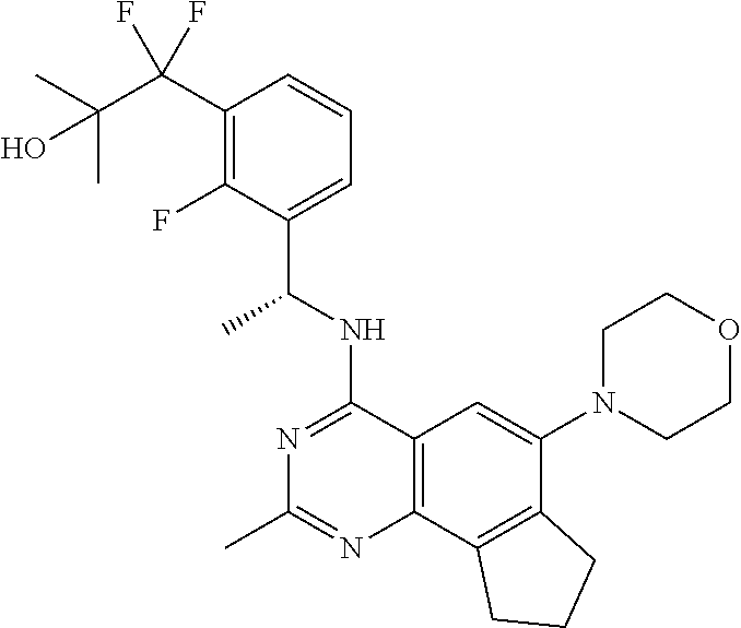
C12=C(C3=C(C(N4CCOCC4)=C1)CCC3)N=C(C)N=C2NC(C1=CC=CC(C(C(C)(C)O)(F)F)=C1F)C
